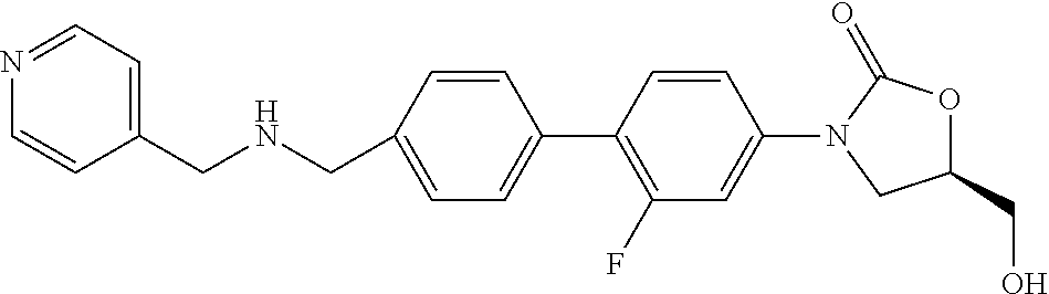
C1(CO)OC(=O)N(C2=CC(F)=C(C3=CC=C(CNCC4=CC=NC=C4)C=C3)C=C2)C1
